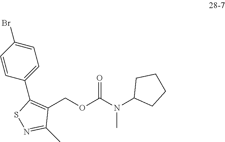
C1(COC(N(C2CCCC2)C)=O)=C(C2=CC=C(Br)C=C2)SN=C1C
